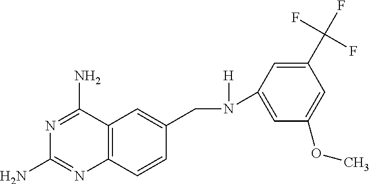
N1=C(N)C2=C(N=C1N)C=CC(CN(C1=CC(OC)=CC(C(F)(F)F)=C1)[H])=C2
